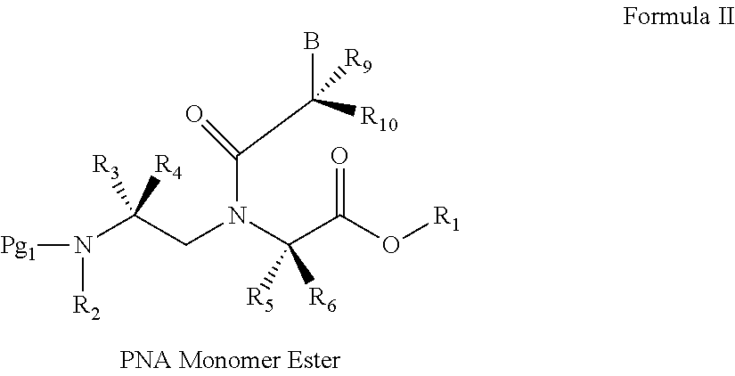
[Pg1]N(C(CN(C(C(O[R1])=O)([R5])[R6])C(C([R10])([R9])B)=O)([R3])[R4])[R2]
